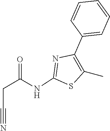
C1=CC(C2=C(C)SC(NC(CC#N)=O)=N2)=CC=C1
